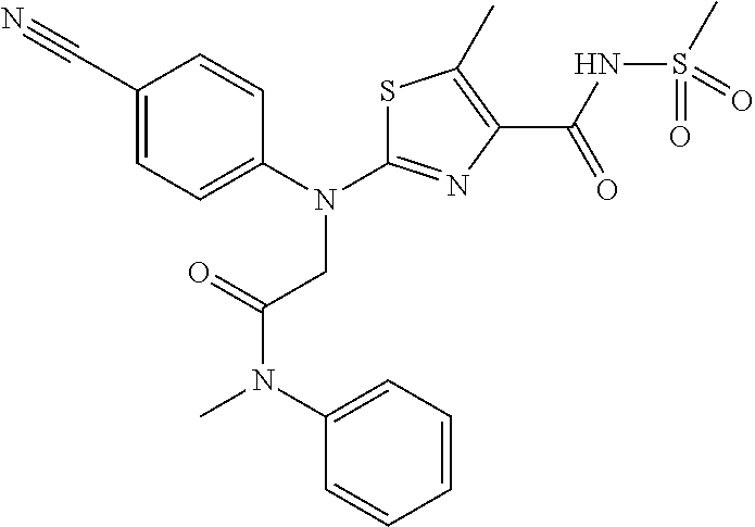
S1C(N(C2=CC=C(C#N)C=C2)CC(N(C)C2=CC=CC=C2)=O)=NC(C(=O)NS(C)(=O)=O)=C1C
